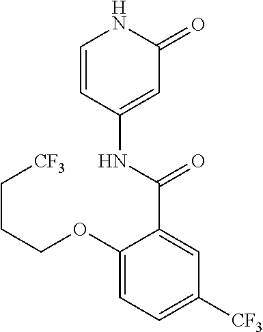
C1=CC(NC(C2=CC([CF3])=CC=C2OCCC[CF3])=O)=CC(=O)N1
